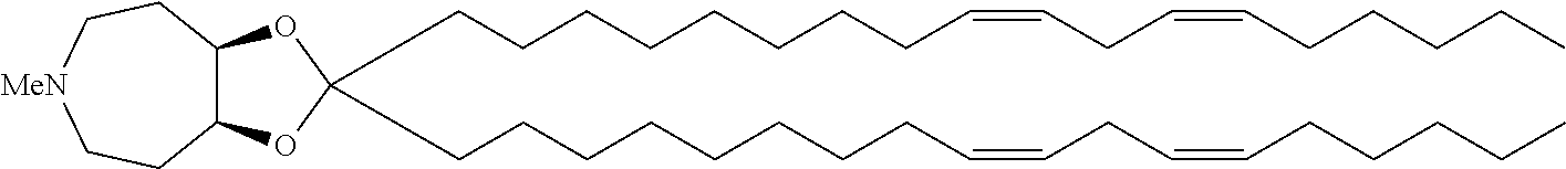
C(CCCCCCCC=CCC=CCCCCC)C1(CCCCCCCCC=CCC=CCCCCC)OC2C(O1)CC[MeN]CC2
